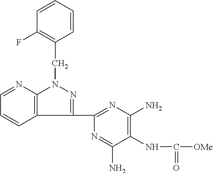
C1=CC2=C(N=C1)N(CC1=C(F)C=CC=C1)N=C2C1=NC(N)=C(NC(=O)[OMe])C(N)=N1
